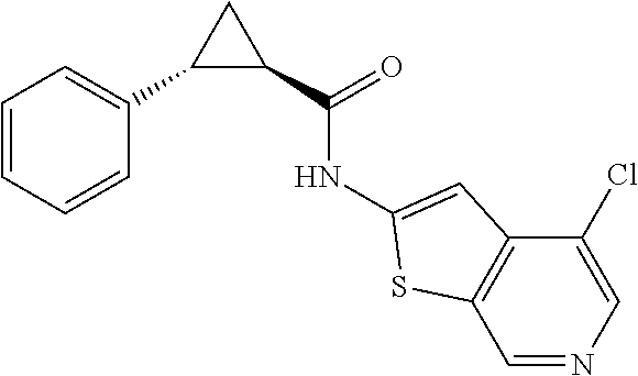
C1=CC=CC(C2C(C(=O)NC3=CC4=C(C=NC=C4Cl)S3)C2)=C1
